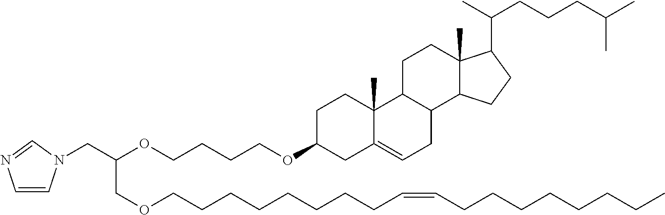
C1C(OCCCCOC(CN2C=CN=C2)COCCCCCCCCC=CCCCCCCCC)CC2=CCC3C(C2(C)C1)CCC1(C)C3CCC1C(C)CCCC(C)C
